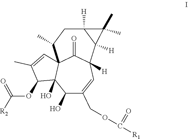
C1(OC(=O)[R2])C(C)=CC23C1(O)C(O)C(COC(=O)[R1])=CC([H])(C2=O)C1([H])C([H])(CC3C)C1(C)C
